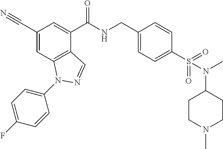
C1(C#N)=CC2=C(C(C(NCC3=CC=C(S(=O)(=O)N(C)C4CCN(C)CC4)C=C3)=O)=C1)C=NN2C1=CC=C(F)C=C1
